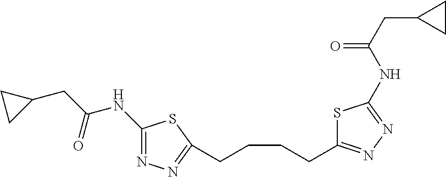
C1(CC(NC2=NN=C(CCCCC3=NN=C(NC(=O)CC4CC4)S3)S2)=O)CC1
